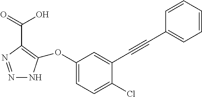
N1=NC(C(O)=O)=C(OC2=CC=C(Cl)C(C#CC3=CC=CC=C3)=C2)N1
